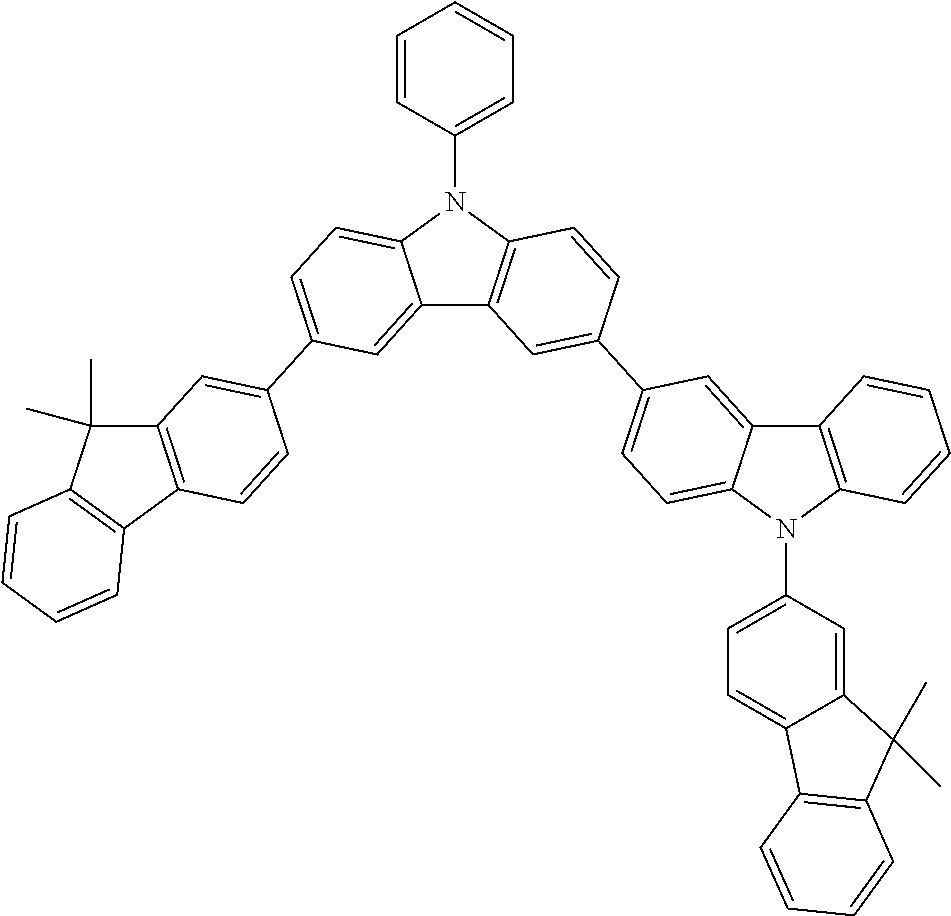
C12=CC(C3=CC4=C(C=C3)C3=C(C4(C)C)C=CC=C3)=CC=C1N(C1=CC=CC=C1)C1=C2C=C(C2=CC=C3C(=C2)C2=C(N3C3=CC=C4C(=C3)C(C)(C)C3=C4C=CC=C3)C=CC=C2)C=C1
